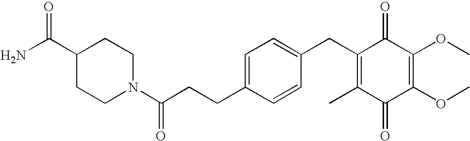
C1(=O)C(C)=C(CC2=CC=C(CCC(N3CCC(C(=O)N)CC3)=O)C=C2)C(=O)C(OC)=C1OC
